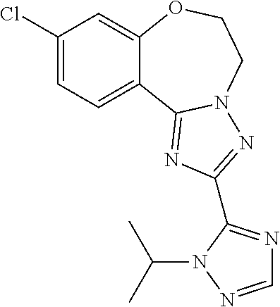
C1(Cl)=CC=C2C(=C1)OCCN1C2=NC(C2=NC=NN2C(C)C)=N1
